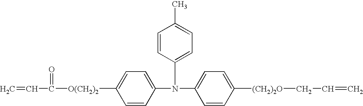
C1=CC([O(CH2)2]C(=O)C=C)=CC=C1N(C1=CC=C([(CH2)2O]CC=C)C=C1)C1=CC=C(C)C=C1
